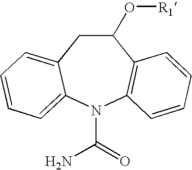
C1(O[R1])CC2=CC=CC=C2N(C(=O)N)C2=C1C=CC=C2
